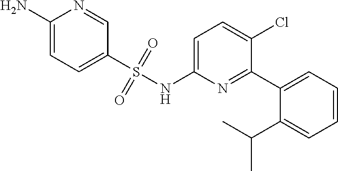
C1=C(NS(C2=CC=C(N)N=C2)(=O)=O)N=C(C2=CC=CC=C2C(C)C)C(Cl)=C1
